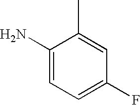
C1(N)=CC=C(F)C=C1C
